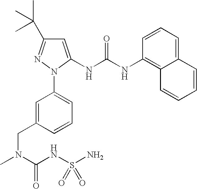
C1=C(CN(C)C(NS(=O)(=O)N)=O)C=CC=C1N1N=C(C(C)(C)C)C=C1NC(NC1=C2C(=CC=C1)C=CC=C2)=O
